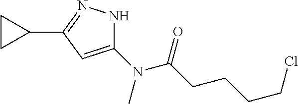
C1(N(C(CCCCCl)=O)C)=CC(C2CC2)=NN1
